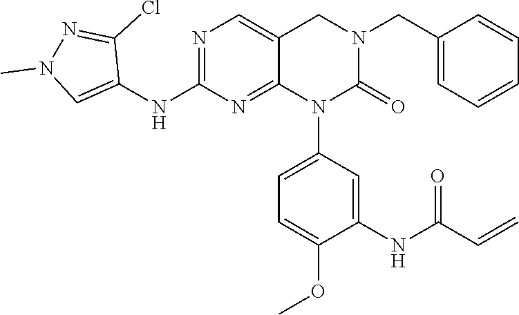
C1=CC(CN2CC3=CN=C(NC4=CN(C)N=C4Cl)N=C3N(C3=CC=C(OC)C(NC(C=C)=O)=C3)C2=O)=CC=C1
